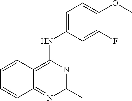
C1(C)=NC(NC2=CC=C(OC)C(F)=C2)=C2C(=N1)C=CC=C2
